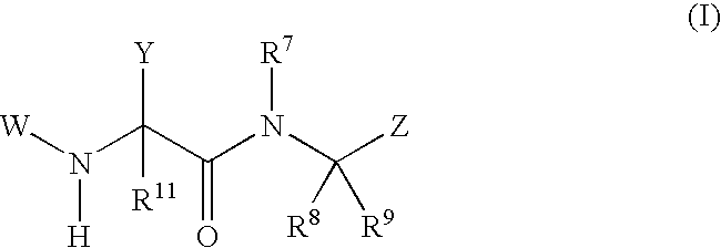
N([H])([W])C(C(N(C([Z])([R9])[R8])[R7])=O)([Y])[R11]
